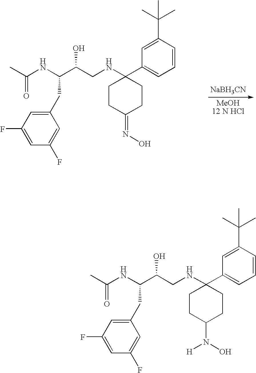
C1=CC(C(C)(C)C)=CC(C2(NCC(C(NC(C)=O)CC3=CC(F)=CC(F)=C3)O)CCC(N(O)[H])CC2)=C1.C1=CC(C(C)(C)C)=CC(C2(NCC(C(NC(C)=O)CC3=CC(F)=CC(F)=C3)O)CCC(=NO)CC2)=C1.[NaBH3CN]
